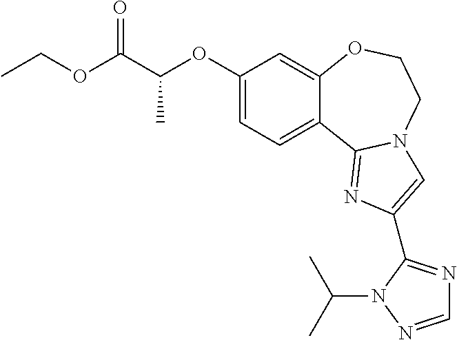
C1(OC(C(OCC)=O)C)=CC=C2C(=C1)OCCN1C2=NC(C2=NC=NN2C(C)C)=C1
